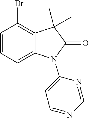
C1=CC=C2C(=C1Br)C(C)(C)C(=O)N2C1=CC=NC=N1
